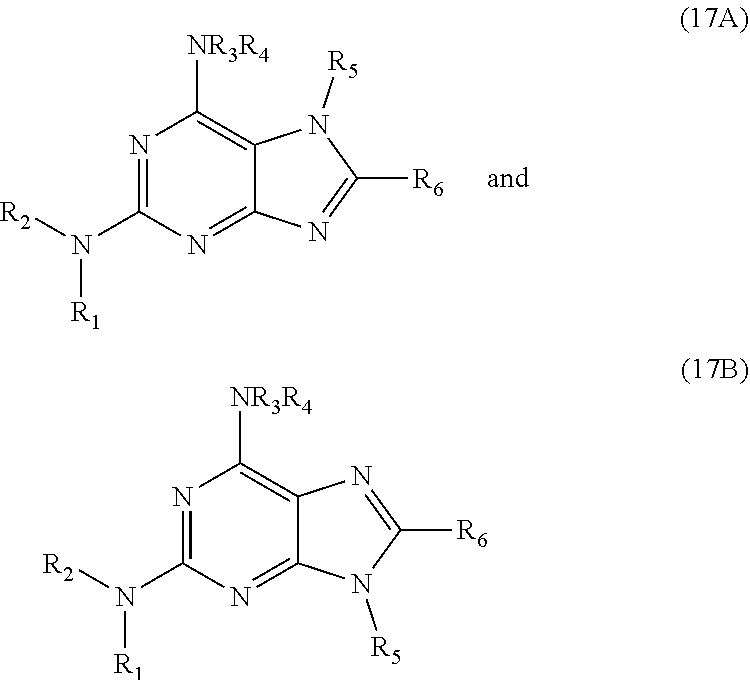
N1=C(N([R2])[R1])N=C2C(=C1[NR3R4])N=C([R6])N2[R5].N1=C(N([R2])[R1])N=C2C(=C1[NR3R4])N([R5])C([R6])=N2
